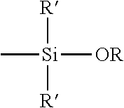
C[Si]([R])([R])[OR]
